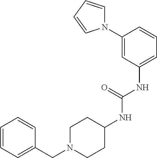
C1=CC=C(CN2CCC(NC(NC3=CC=CC(N4C=CC=C4)=C3)=O)CC2)C=C1
